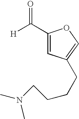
C1(C([H])=O)=CC(CCCCN(C)C)=CO1
